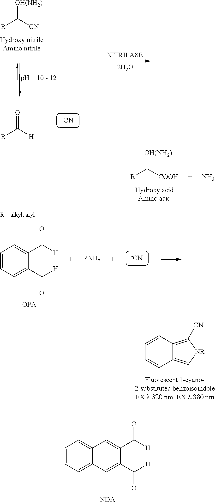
C12=C[NR]C([CN])=C1C=CC=C2.C12=CC=CC=C1C=C(C([H])=O)C(C([H])=O)=C2.[NDA].[R]C([CN])[OH(NH2)].[-CN].[R]C([H])=O.[R]C([COOH])[OH(NH2)].N.C1=CC=C(C([H])=O)C(C([H])=O)=C1.[OPA].[-CN].[RNH2]
